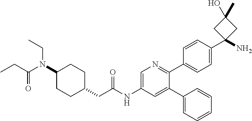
CCC(N(C1CCC(CC(NC2=CN=C(C3=CC=C(C4(N)CC(O)(C)C4)C=C3)C(C3=CC=CC=C3)=C2)=O)CC1)CC)=O
